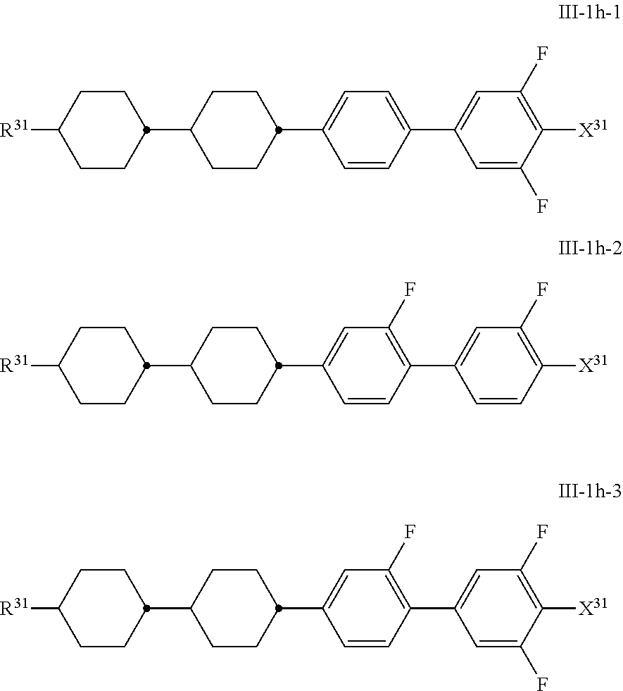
C1CC([R31])CCC1C1CCC(C2=CC=C(C3=CC(F)=C([X31])C(F)=C3)C=C2)CC1.C1CC([R31])CCC1C1CCC(C2=CC(F)=C(C3=CC(F)=C([X31])C=C3)C=C2)CC1.C1CC([R31])CCC1C1CCC(C2=CC(F)=C(C3=CC(F)=C([X31])C(F)=C3)C=C2)CC1
